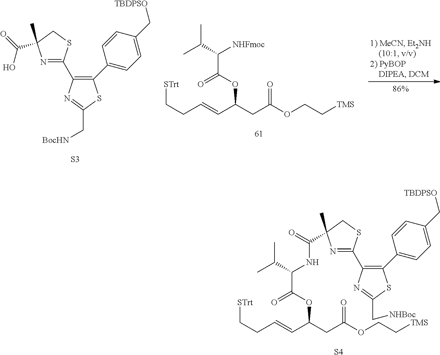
C1(C2=CC=C(C[TBDPSO])C=C2)=C(C2=NC(C)(C(=O)O)CS2)N=C(C[BocHN])S1.[S3].C(CC=CC(CC(OCC[TMS])=O)OC(C(C(C)C)[NHFmoc])=O)[STrt].C1(C2=CC=C(C[TBDPSO])C=C2)=C(C2=NC(C)(C(NC(C(OC(C=CCC[STrt])CC(OCC[TMS])=O)=O)C(C)C)=O)CS2)N=C(C[NHBoc])S1.[S4]
